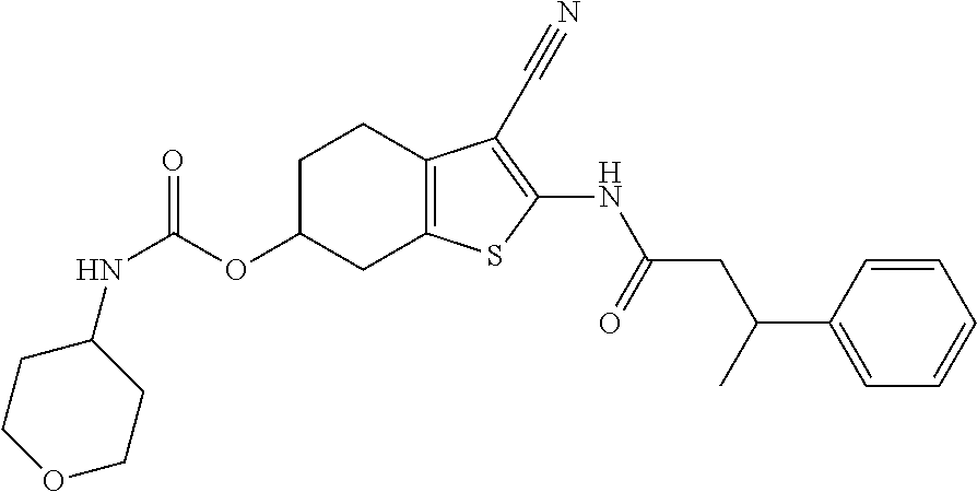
N(C(OC1CC2=C(CC1)C(C#N)=C(NC(CC(C1=CC=CC=C1)C)=O)S2)=O)C1CCOCC1
